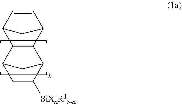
C1=CC2C3C(C1C2)C1C([SiXaR13-a])CC3C1
